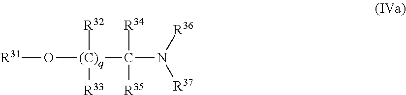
[R31]O[(C)q](C(N([R37])[R36])([R34])[R35])([R32])[R33]
